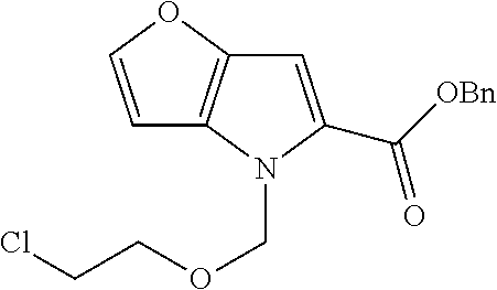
C1=COC2=C1N(COCCCl)C(C([OBn])=O)=C2
